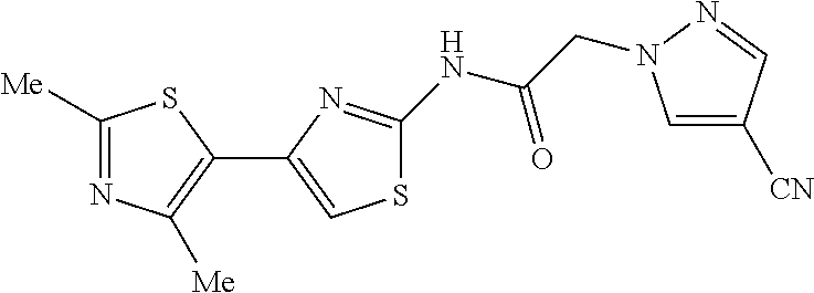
C1([Me])=NC([Me])=C(C2=CSC(NC(CN3C=C([CN])C=N3)=O)=N2)S1
